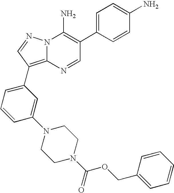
N12C(=C(C3=CC=CC(N4CCN(C(=O)OCC5=CC=CC=C5)CC4)=C3)C=N1)N=CC(C1=CC=C(N)C=C1)=C2N
